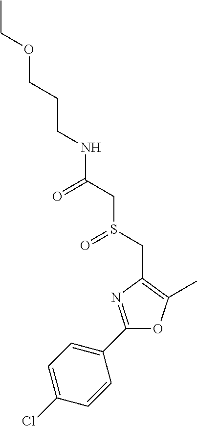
C(CCOCC)NC(CS(CC1=C(C)OC(C2=CC=C(Cl)C=C2)=N1)=O)=O
